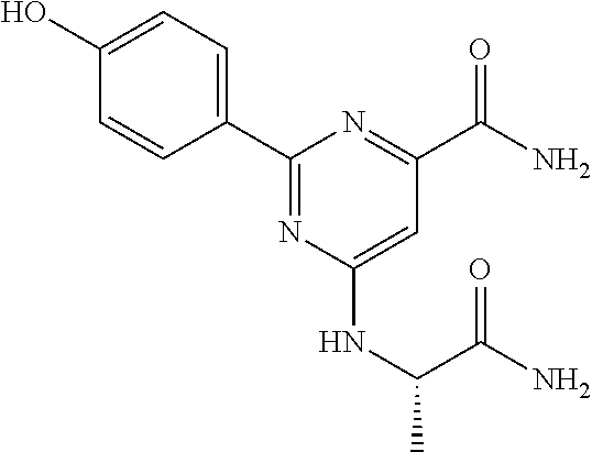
OC1=CC=C(C2=NC(NC(C(=O)N)C)=CC(C(N)=O)=N2)C=C1
